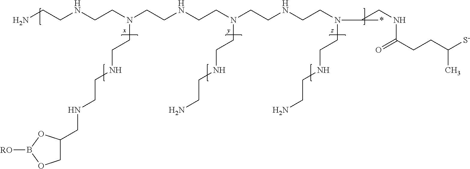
NCCNCCN(CCNCCN(CCNCCN(C(CNC(CCC([S-])C)=O)*)CCNCCN)CCNCCN)CCNCCNCC1COB([RO])O1
